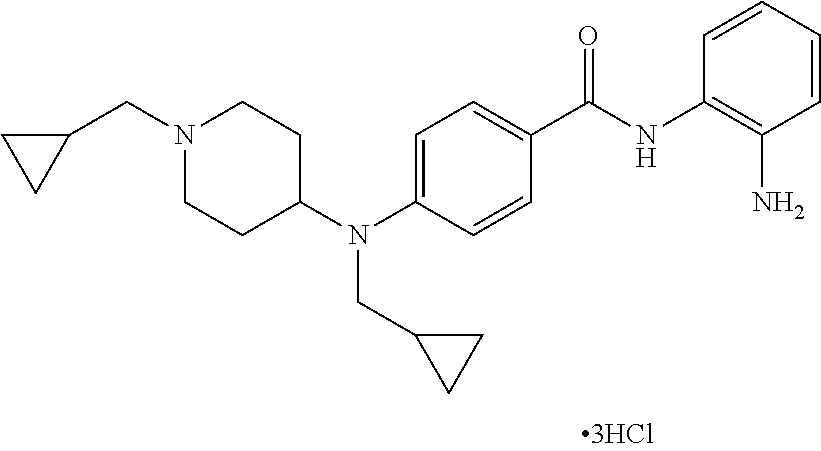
C1=CC=CC(N)=C1NC(C1=CC=C(N(C2CCN(CC3CC3)CC2)CC2CC2)C=C1)=O
